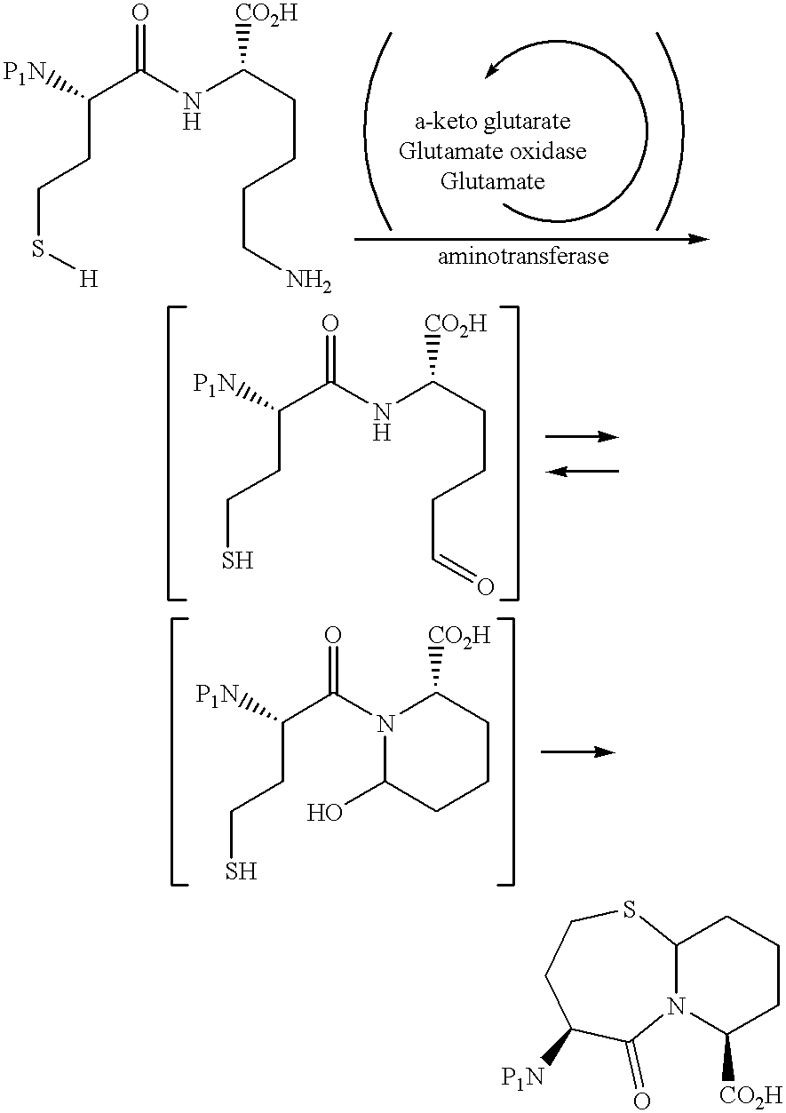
C(NC(CCCCN)[CO2H])(=O)C(CCS[H])[P1N].C(NC(CCCC=O)[CO2H])(=O)C(CCS)[P1N].C(N1C([CO2H])CCCC1O)(=O)C(CCS)[P1N].C12N(C([CO2H])CCC1)C(=O)C([P1N])CCS2
